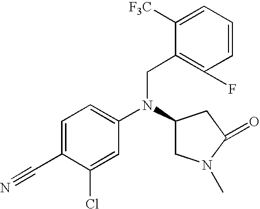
C1=C(C#N)C(Cl)=CC(N(CC2=C(F)C=CC=C2[F3C])C2CN(C)C(=O)C2)=C1
